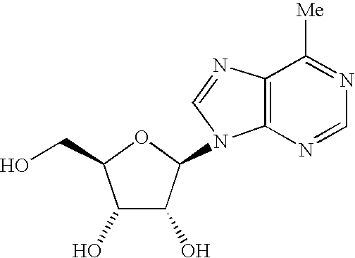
C1(O)C(O)C(N2C3=C(N=C2)C([Me])=NC=N3)OC1CO
